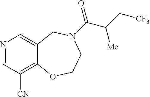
N1=CC([CN])=C2C(=C1)CN(C(=O)C(C[CF3])[Me])CCO2
